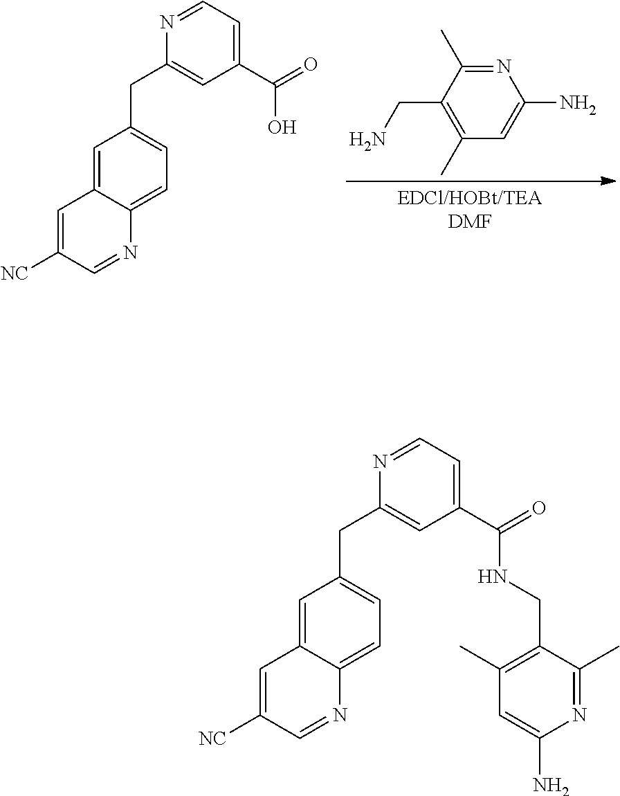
C1=C2C(=CC=C1CC1=CC(C(=O)O)=CC=N1)N=CC([NC])=C2.N1=C(C)C(CN)=C(C)C=C1N.C1=C2C(=CC=C1CC1=CC(C(=O)NCC3=C(C)C=C(N)N=C3C)=CC=N1)N=CC([NC])=C2
